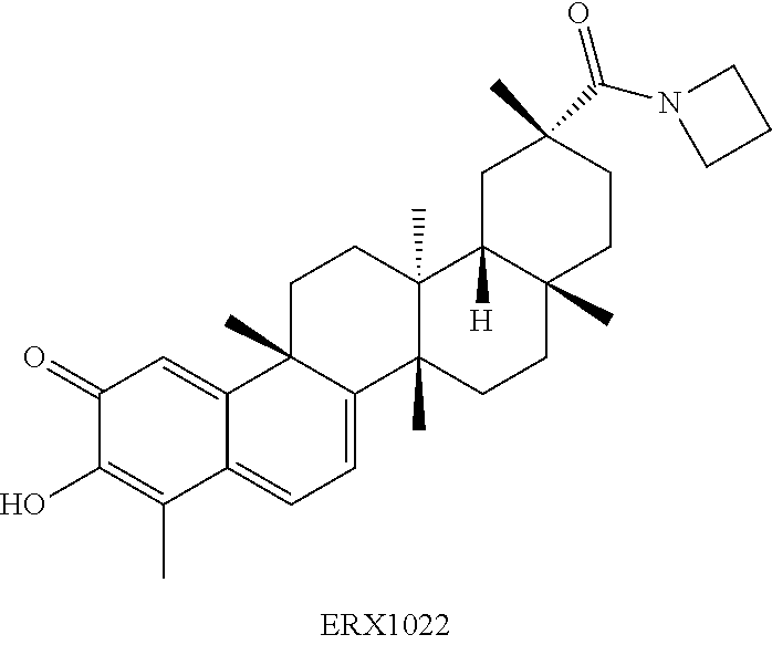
C1(=O)C(O)=C(C)C2=CC=C3C(C)(C2=C1)CCC1(C)C3(C)CCC2(C)C1([H])CC(C)(C(N1CCC1)=O)CC2
